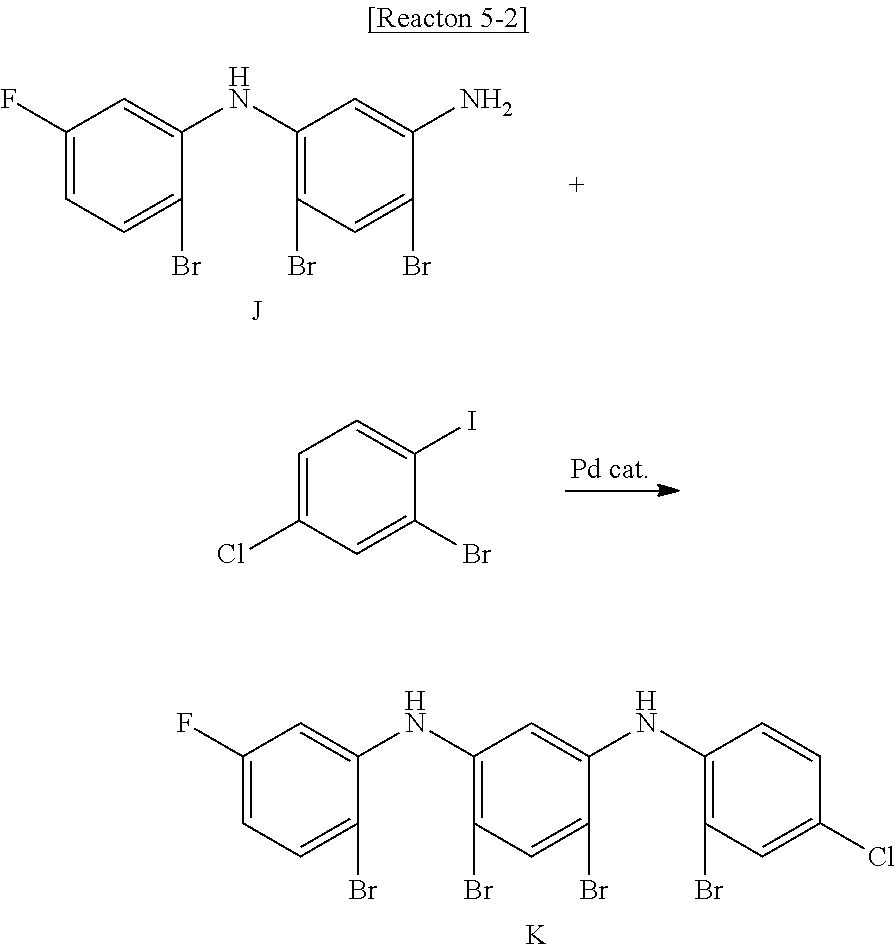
C1(F)=CC=C(Br)C(NC2=C(Br)C=C(Br)C(N)=C2)=C1.C1=C(Cl)C=C(Br)C(I)=C1.C1(F)=CC=C(Br)C(NC2=C(Br)C=C(Br)C(NC3=C(Br)C=C(Cl)C=C3)=C2)=C1.[K]
